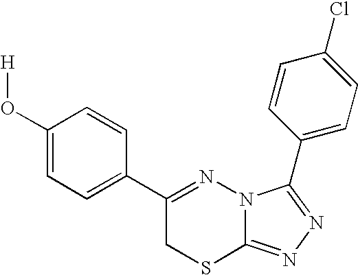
C1=C(O[H])C=CC(C2=NN3C(=NN=C3C3=CC=C(Cl)C=C3)SC2)=C1
